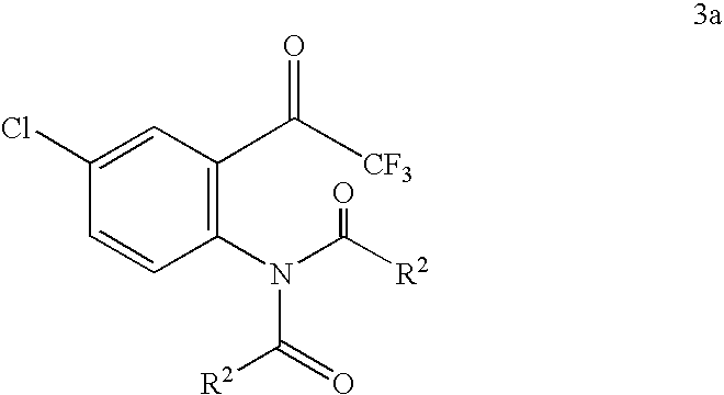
C1(N(C([R2])=O)C([R2])=O)=C(C([CF3])=O)C=C(Cl)C=C1
